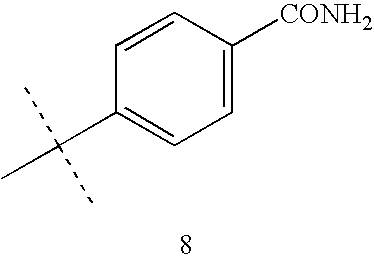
C1=CC(C(C)(C)C)=CC=C1[CONH2]
